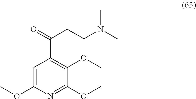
C1=C(OC)N=C(OC)C(OC)=C1C(=O)CCN(C)C
